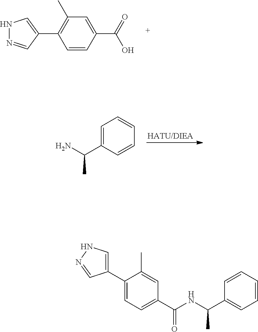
C1(C)=C(C2=CNN=C2)C=CC(C(=O)O)=C1.C1=C(C(N)C)C=CC=C1.C1(C2=CC=C(C(NC(C3=CC=CC=C3)C)=O)C=C2C)=CNN=C1
